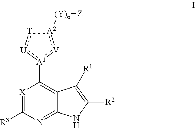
[X]1=C([R3])N=C2C(=C1[A1]1:[V]:[A2]([(Y)n][Z]):[T]:[U]:1)C([R1])=C([R2])N2
